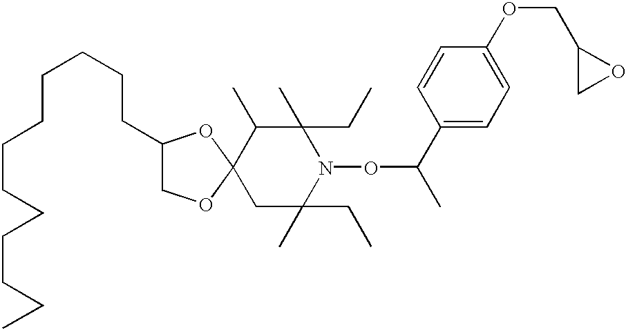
C1C(CC)(C)N(OC(C2=CC=C(OCC3CO3)C=C2)C)C(CC)(C)C(C)C12OCC(CCCCCCCCCCCC)O2
